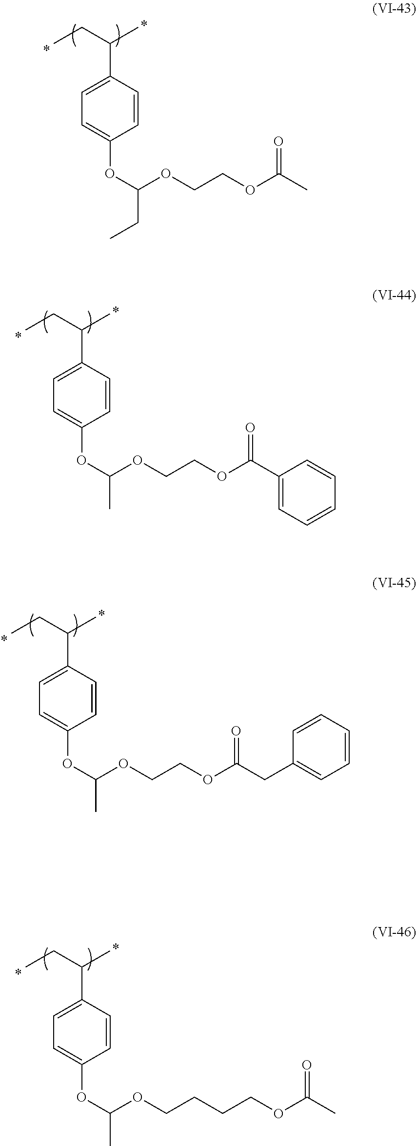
C(C1=CC=C(OC(OCCOC(C)=O)CC)C=C1)(CC)C.C(C1=CC=C(OC(OCCOC(C2=CC=CC=C2)=O)C)C=C1)(CC)C.C(C1=CC=C(OC(OCCOC(CC2=CC=CC=C2)=O)C)C=C1)(CC)C.C(C1=CC=C(OC(OCCCCOC(C)=O)C)C=C1)(CC)C
